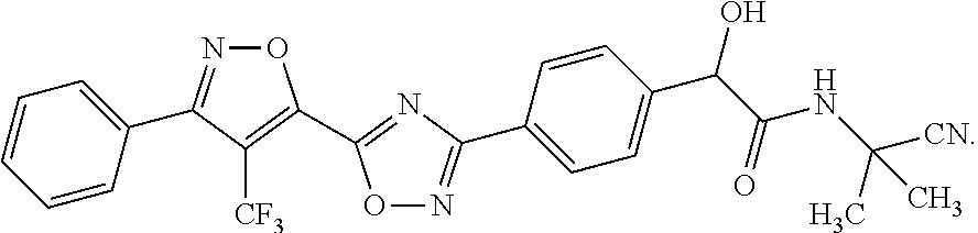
O1N=C(C2=CC=C(C(O)C(NC([CN])(C)C)=O)C=C2)N=C1C1=C([CF3])C(C2=CC=CC=C2)=NO1
